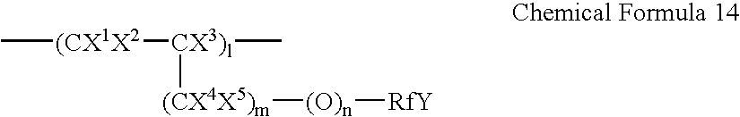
C[(CX1X2][CX3)l](C)[(CX4X5)m][(O)n][RfY]
